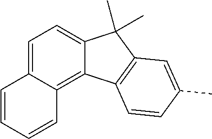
C1=C2C(=C3C(=C1)C(C)(C)C1=C3C=CC(C)=C1)C=CC=C2
